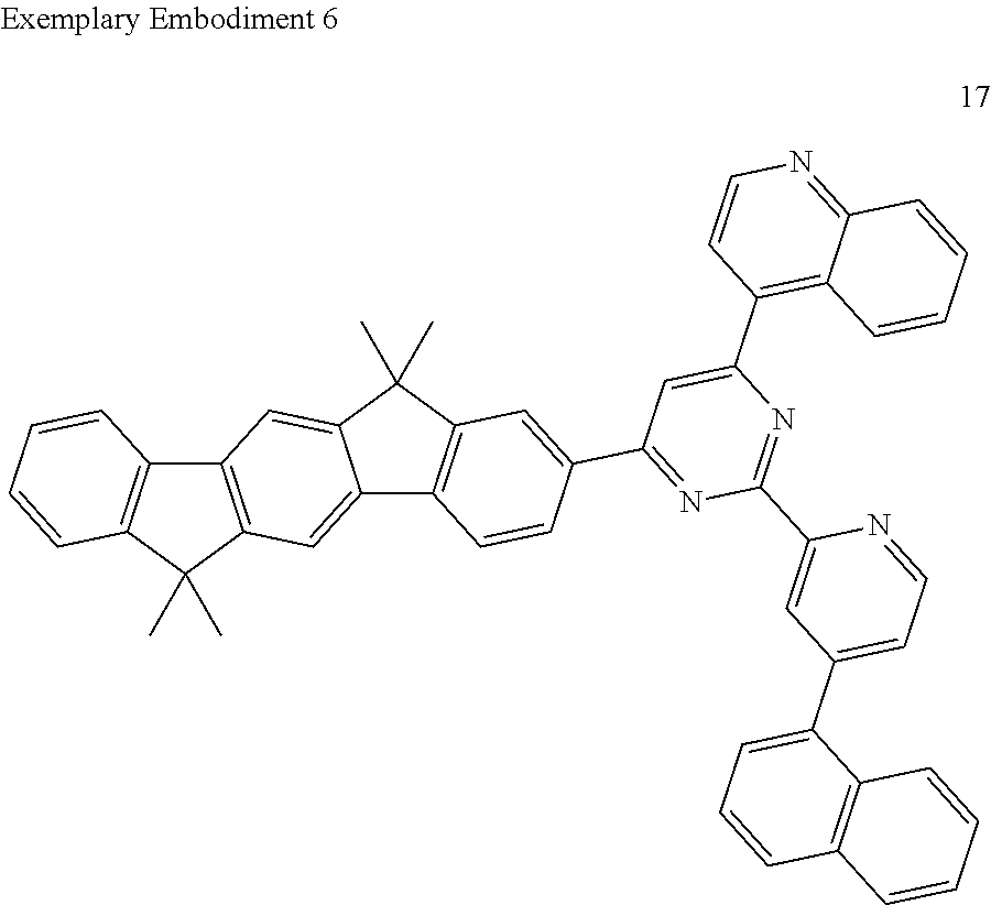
C12=C(C(C)(C)C3=C1C=CC=C3)C=C1C(=C2)C(C)(C)C2=C1C=CC(C1=NC(C3=CC(C4=CC=CC5=C4C=CC=C5)=CC=N3)=NC(C3=C4C(=NC=C3)C=CC=C4)=C1)=C2
